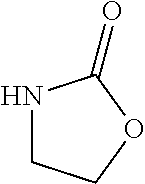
N1CCOC1=O
